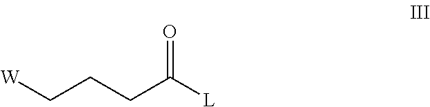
[W]CCCC([L])=O
